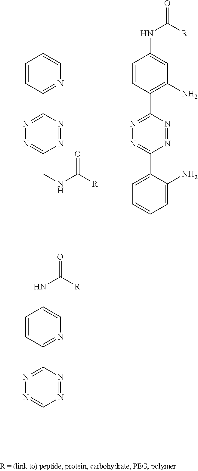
C1=CC(C2=NN=C(CNC([R])=O)N=N2)=NC=C1.C1=CC(C2=NN=C(C3=CC=CC=C3N)N=N2)=C(N)C=C1NC(=O)[R].C1=CC(C2=NN=C(C)N=N2)=NC=C1NC(=O)[R]
